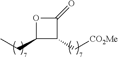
C([CO2Me])C1C(CC)OC1=O
